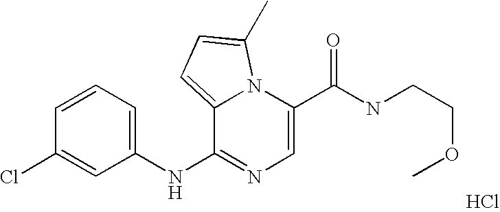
C1=C(C(NCCOC)=O)N2C(=CC=C2C)C(NC2=CC=CC(Cl)=C2)=N1.Cl
